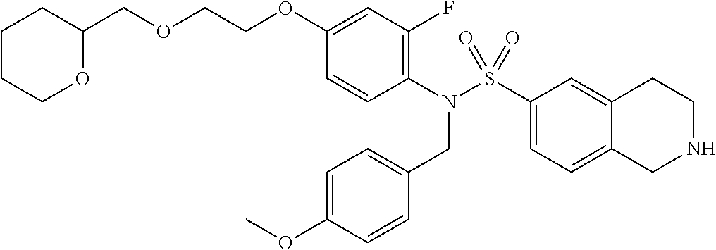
C12=CC=C(S(N(C3=C(F)C=C(OCCOCC4CCCCO4)C=C3)CC3=CC=C(OC)C=C3)(=O)=O)C=C1CCNC2
